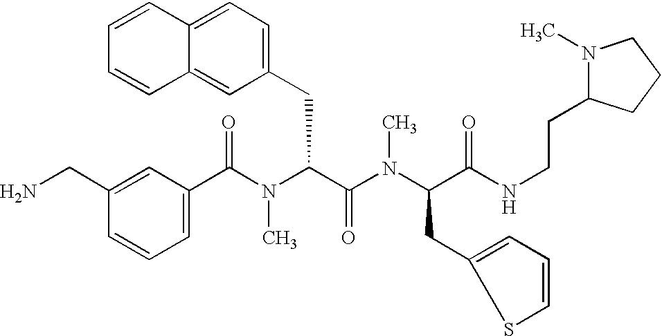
C1(C(N(C(C(=O)N(C)C(CC2=CC=CS2)C(=O)NCCC2N(C)CCC2)CC2=CC=C3C(=C2)C=CC=C3)C)=O)=CC=CC(CN)=C1
